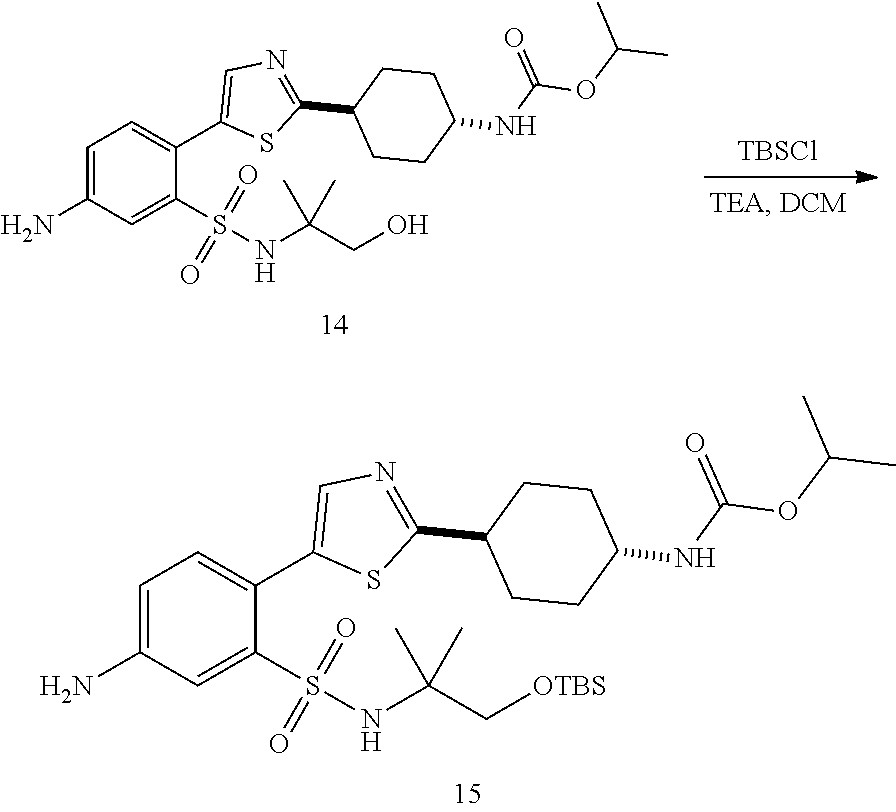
[TBSCl].C1=C(N)C=C(S(NC(CO)(C)C)(=O)=O)C(C2=CN=C(C3CCC(NC(=O)OC(C)C)CC3)S2)=C1.C1=C(N)C=C(S(NC(C[OTBS])(C)C)(=O)=O)C(C2=CN=C(C3CCC(NC(=O)OC(C)C)CC3)S2)=C1
